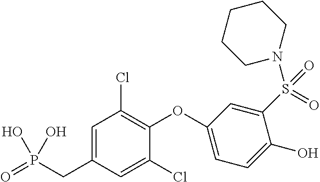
O=P(CC1=CC(Cl)=C(OC2=CC=C(O)C(S(N3CCCCC3)(=O)=O)=C2)C(Cl)=C1)(O)O
